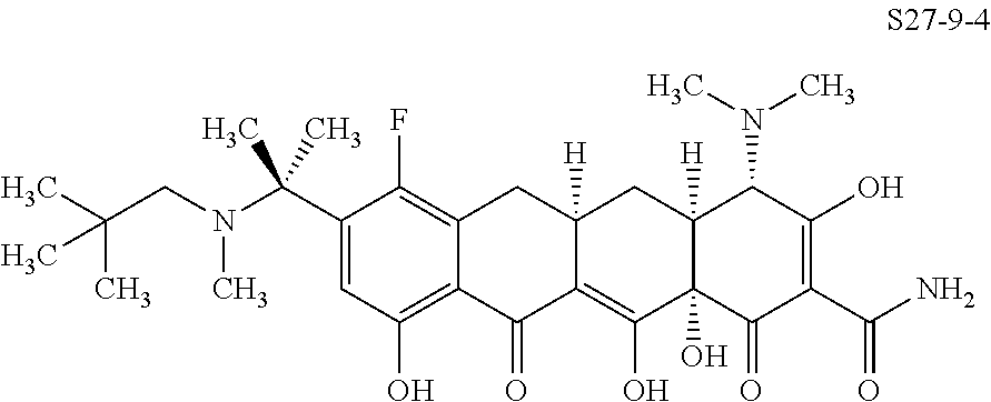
C(C)(C)(C1=CC(O)=C2C(=C1F)CC1([H])C(=C(O)C3(O)C([H])(C1)C(N(C)C)C(O)=C(C(N)=O)C3=O)C2=O)N(CC(C)(C)C)C
